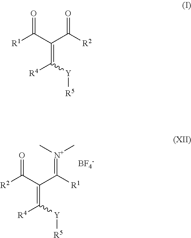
[R2]C(C(=C([Y][R5])[R4])C([R1])=[N+](C)C)=O.[BF4-].[R1]C(C(=C([Y][R5])[R4])C([R2])=O)=O
